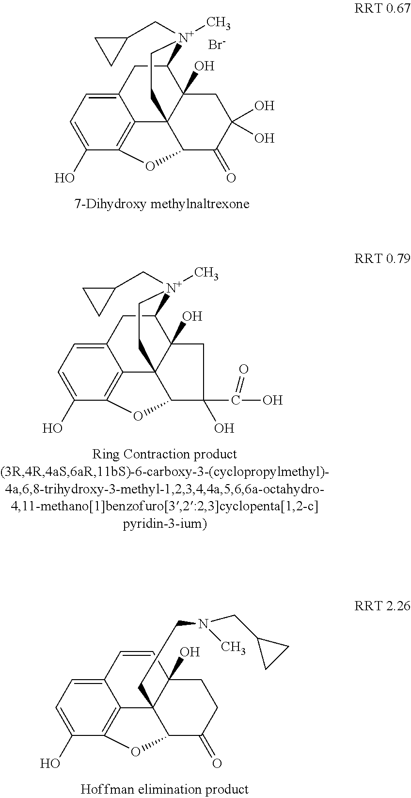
C12=CC=C(O)C3=C1C14C(O)(C(C2)[N+](CC2CC2)(C)CC1)CC(O)(O)C(=O)C4O3.[Br-].C12=CC=C(O)C3=C1C14C(O)(C(C2)[N+](CC2CC2)(C)CC1)CC(O)(C(O)=O)C4O3.C12=CC=C(O)C3=C1C1(CCN(CC4CC4)C)C(O)(C=C2)CCC(=O)C1O3
